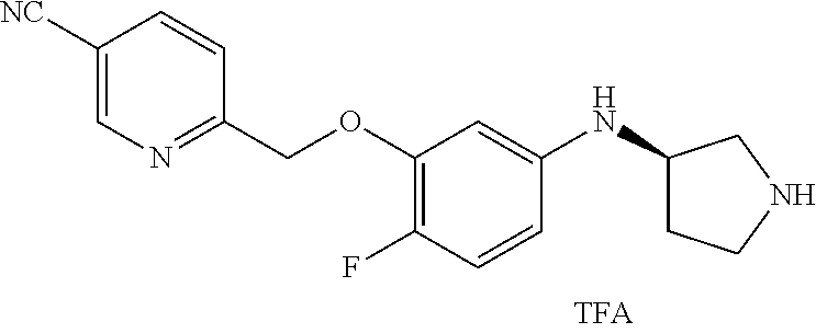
C1([NC])=CN=C(COC2=C(F)C=CC(NC3CCNC3)=C2)C=C1
